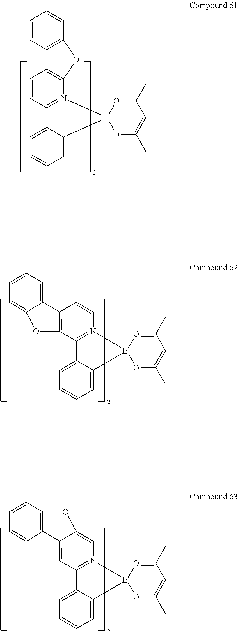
C12=N(C=CC3=C1OC1=CC=CC=C31)[Ir]1(C3=CC=CC=C23)OC(C)=CC(C)=O1.C1=CC2=C(N3=C1C1=CC=CC=C1[Ir]31OC(C)=CC(C)=O1)OC1=C2C=CC=C1.O1C2=CN3=C(C4=CC=CC=C4[Ir]34OC(C)=CC(C)=O4)C=C2C2=C1C=CC=C2
